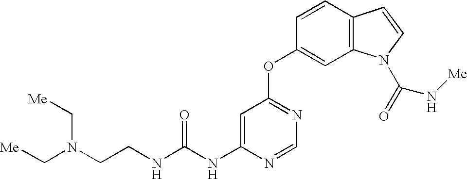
N(C1=CC(OC2=CC3=C(C=C2)C=CN3C(=O)N[Me])=NC=N1)C(=O)NCCN(C[Me])C[Me]
